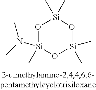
O1[Si](N(C)C)(C)O[Si](C)(C)O[Si]1(C)C
